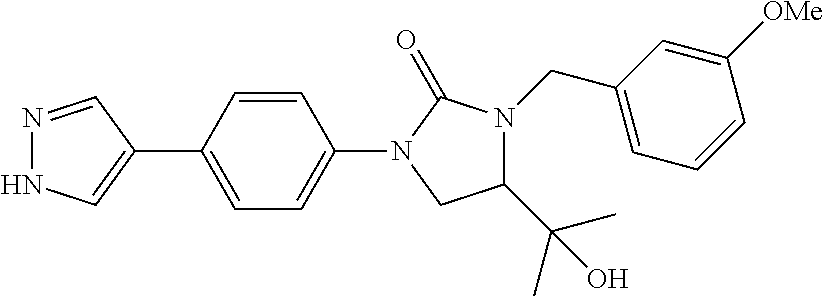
N1=CC(C2=CC=C(N3C(=O)N(CC4=CC=CC([OMe])=C4)C(C(C)(C)O)C3)C=C2)=CN1
